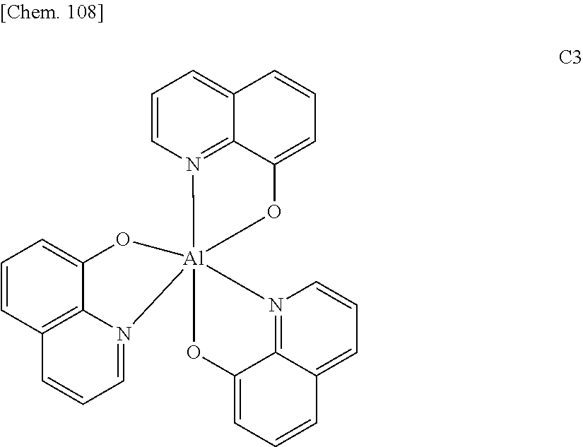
C1=CN2=C3C(=C1)C=CC=C3O[Al]213(N2=CC=CC4=C2C(=CC=C4)O1)N1=C2C(=CC=C1)C=CC=C2O3
